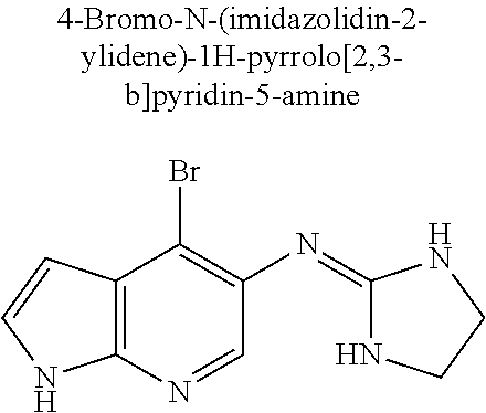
C12=C(C=CN1)C(Br)=C(N=C1NCCN1)C=N2
